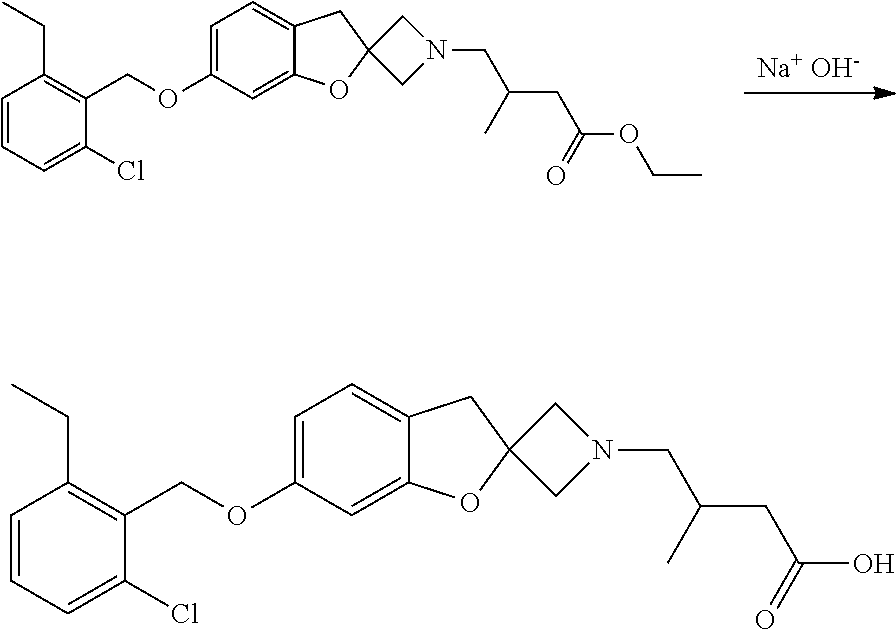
[Na+ OH-].C1=C(OCC2=C(CC)C=CC=C2Cl)C=C2C(=C1)CC1(O2)CN(CC(CC(OCC)=O)C)C1.C1=C(OCC2=C(CC)C=CC=C2Cl)C=C2C(=C1)CC1(O2)CN(CC(CC(O)=O)C)C1
